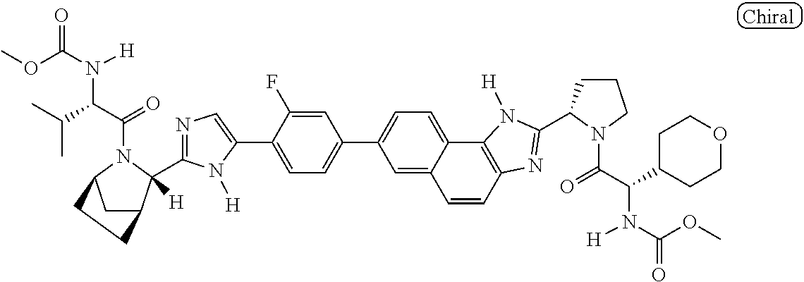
C1(C2=CC=C(C3=CC=C4C(=C3)C=CC3=C4N([H])C(C4CCCN4C(=O)C(C4CCOCC4)N([H])C(OC)=O)=N3)C=C2F)=CN=C(C2([H])C3CC(N2C(C(C(C)C)N(C(OC)=O)[H])=O)CC3)N1[H]
